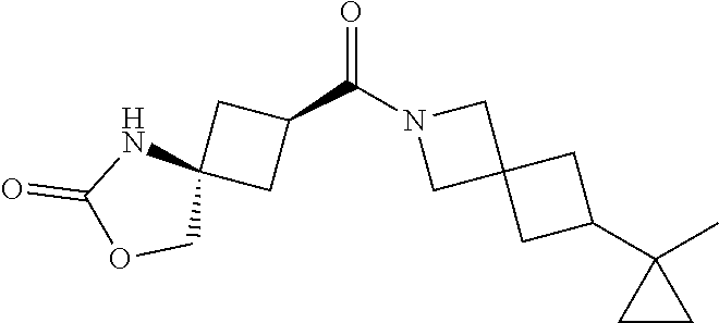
C1(C2CC3(C2)CN(C(C2CC4(C2)NC(=O)OC4)=O)C3)(C)CC1
